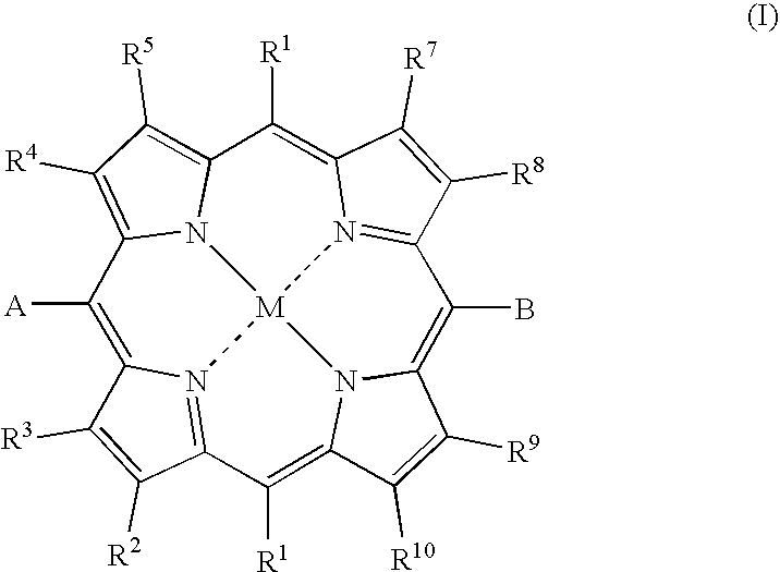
C1([A])=C2N3=C(C([R1])=C4N5C(=C(B)C6=N7C(=C([R1])C8=C([R5])C([R4])=C1N8[M]753)C([R7])=C6[R8])C([R9])=C4[R10])C([R2])=C2[R3]
